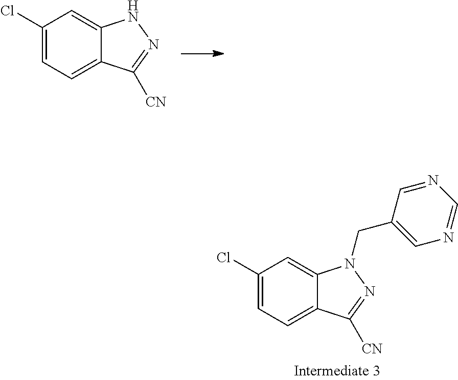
C1(Cl)=CC=C2C(=C1)NN=C2[CN].C1(Cl)=CC=C2C(=C1)N(CC1=CN=CN=C1)N=C2[CN]
